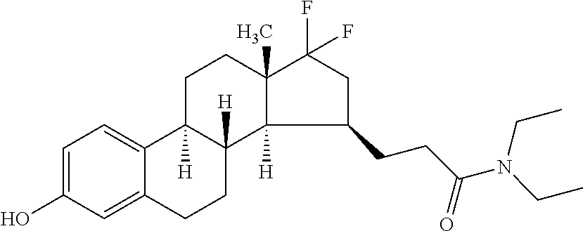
C1=C(O)C=C2C(=C1)C1([H])C([H])(CC2)C2([H])C(C)(CC1)C(F)(F)CC2CCC(=O)N(CC)CC
